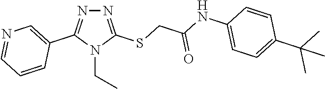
N1=C(SCC(NC2=CC=C(C(C)(C)C)C=C2)=O)N(CC)C(C2=CN=CC=C2)=N1
